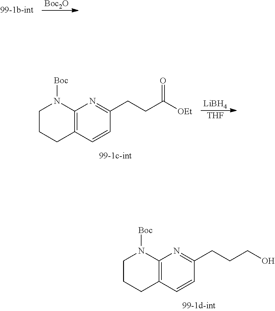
C12=C(C=CC(CCCO)=N1)CCCN2[Boc].[Boc2O].C12=C(C=CC(CCC(=O)[OEt])=N1)CCCN2[Boc].[LiBH4].[THF]
